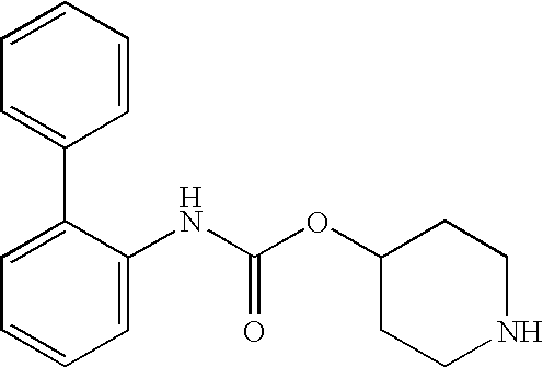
C1=C(NC(OC2CCNCC2)=O)C(C2=CC=CC=C2)=CC=C1
